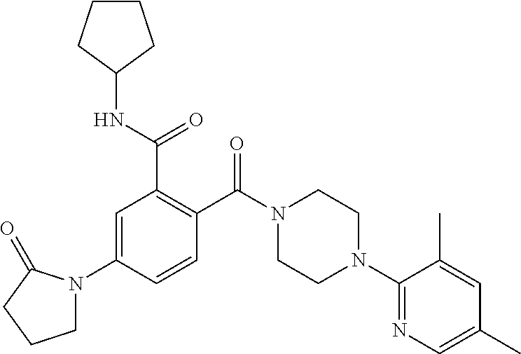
C1=C(N2CCCC2=O)C=CC(C(N2CCN(C3=NC=C(C)C=C3C)CC2)=O)=C1C(NC1CCCC1)=O
